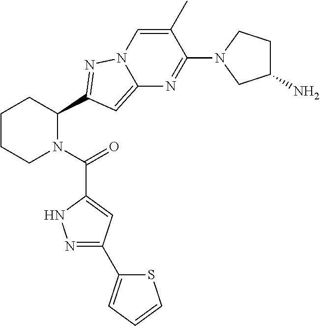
C1CCN(C(=O)C2=CC(C3=CC=CS3)=NN2)C(C2=NN3C(=C2)N=C(N2CC(N)CC2)C(C)=C3)C1
